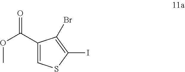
COC(=O)C1=CSC(I)=C1Br
